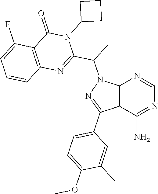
C12=C(C(N)=NC=N1)C(C1=CC=C(OC)C(C)=C1)=NN2C(C)C1=NC2=C(C(=O)N1C1CCC1)C(F)=CC=C2
